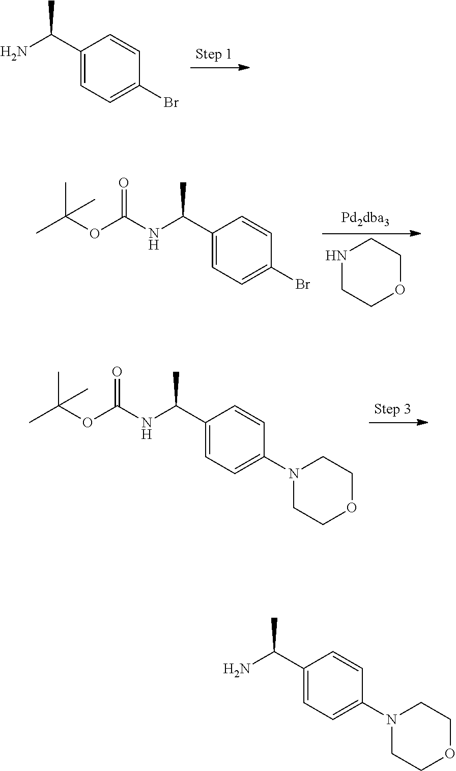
C1(C(N)C)=CC=C(Br)C=C1.C1(C(NC(OC(C)(C)C)=O)C)=CC=C(Br)C=C1.N1CCOCC1.C1(C(NC(OC(C)(C)C)=O)C)=CC=C(N2CCOCC2)C=C1.C1(C(N)C)=CC=C(N2CCOCC2)C=C1
